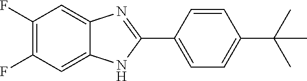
C1(F)=C(F)C=C2C(=C1)N=C(C1=CC=C(C(C)(C)C)C=C1)N2
